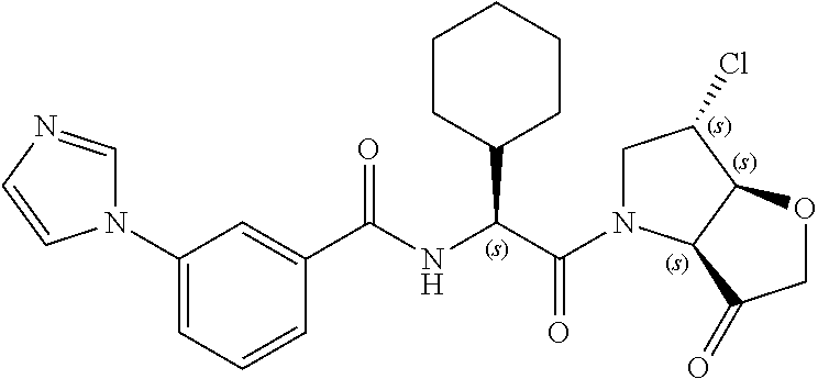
C1(N2C=NC=C2)=CC=CC(C(NC(C(=O)N2CC(Cl)C3C2C(=O)CO3)C2CCCCC2)=O)=C1
